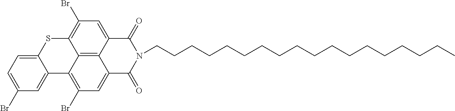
C12=C3C4=C(Br)C=C1C(=O)N(CCCCCCCCCCCCCCCCCC)C(=O)C2=CC(Br)=C3SC1=CC=C(Br)C=C41
